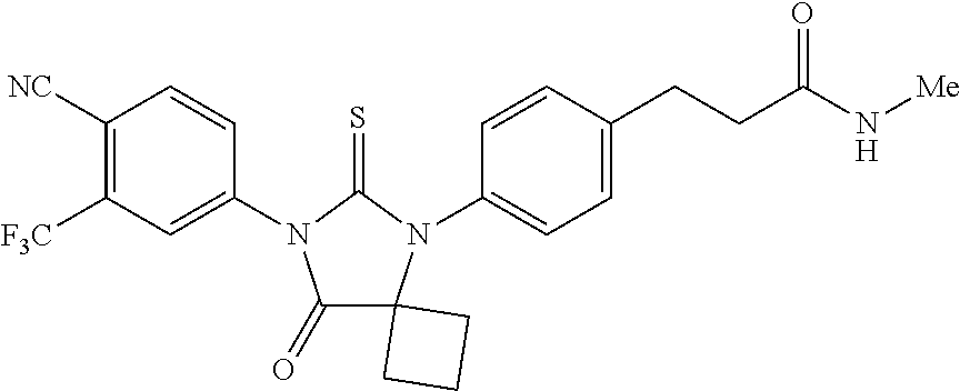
C1(=O)C2(N(C3=CC=C(CCC(N[Me])=O)C=C3)C(=S)N1C1=CC([F3C])=C([NC])C=C1)CCC2
